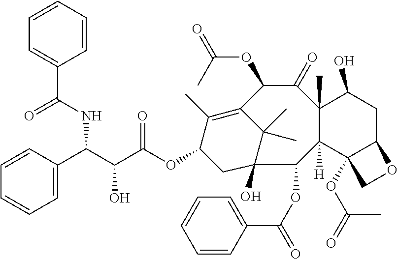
C1=CC(C(C(C(OC2CC3(O)C(C)(C)C(=C2C)C(OC(=O)C)C(=O)C2(C)C([H])(C3OC(=O)C3=CC=CC=C3)C3(OC(=O)C)C(CC2O)OC3)=O)O)NC(C2=CC=CC=C2)=O)=CC=C1
